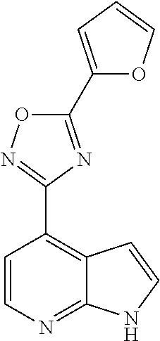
C1=CN=C2C(=C1C1=NOC(C3=CC=CO3)=N1)C=CN2
